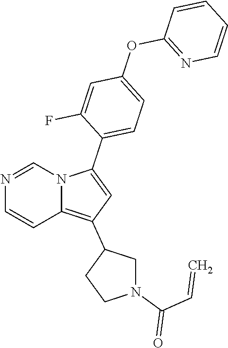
N1=CN2C(=C(C3CN(C(C=C)=O)CC3)C=C2C2=CC=C(OC3=NC=CC=C3)C=C2F)C=C1
